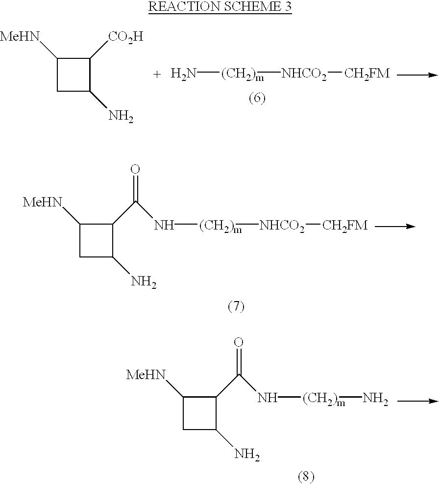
C1C(N)C([CO2H])C1[MeHN].N[(CH2)m][NHCO2][CH2FM].C1C(N)C(C(=O)N[(CH2)m][NHCO2][CH2FM])C1[MeHN].C1C(N)C(C(=O)N[(CH2)m]N)C1[MeHN]
